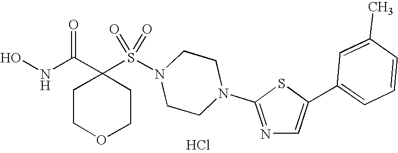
Cl.C1(S(N2CCN(C3=NC=C(C4=CC=CC(C)=C4)S3)CC2)(=O)=O)(C(NO)=O)CCOCC1
